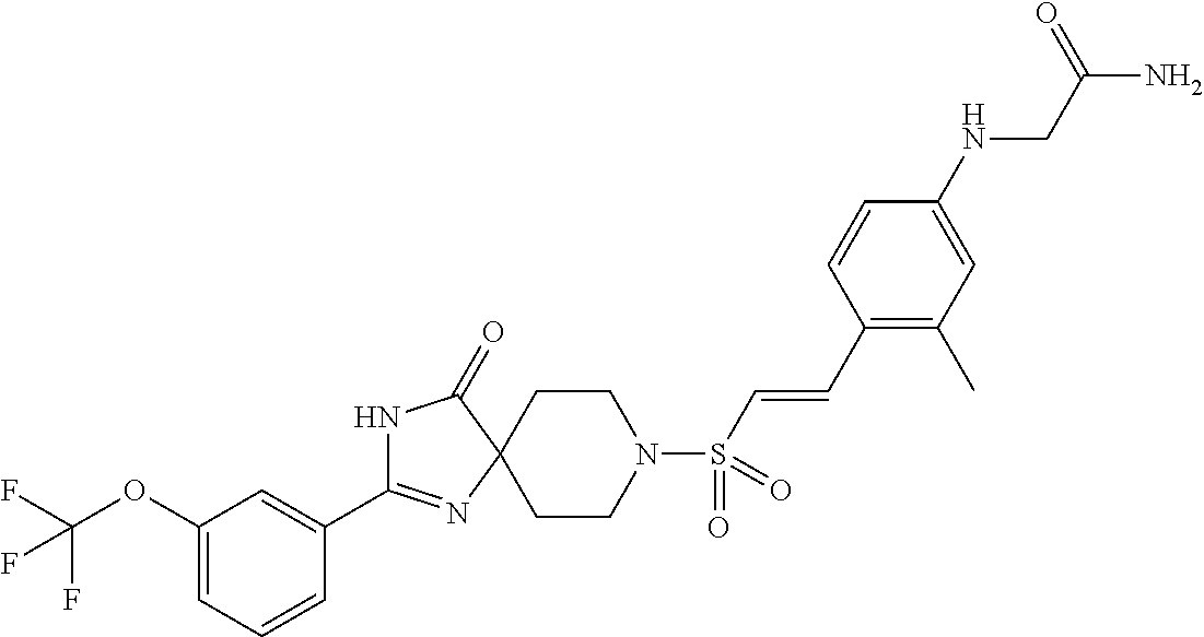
C1(C2=NC3(C(=O)N2)CCN(S(C=CC2=C(C)C=C(NCC(N)=O)C=C2)(=O)=O)CC3)=CC(OC(F)(F)F)=CC=C1
